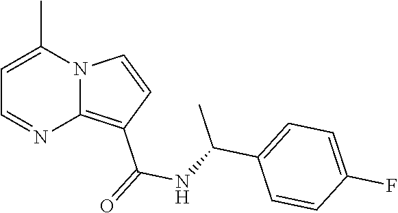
N12C(=C(C(=O)NC(C3=CC=C(F)C=C3)C)C=C1)N=CC=C2C
